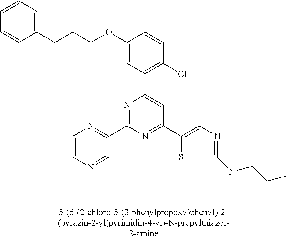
C1(OCCCC2=CC=CC=C2)=CC(C2=CC(C3=CN=C(NCCC)S3)=NC(C3=NC=CN=C3)=N2)=C(Cl)C=C1
